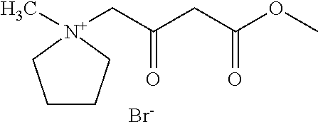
C1CC[N+](C)(CC(CC(OC)=O)=O)C1.[Br-]
